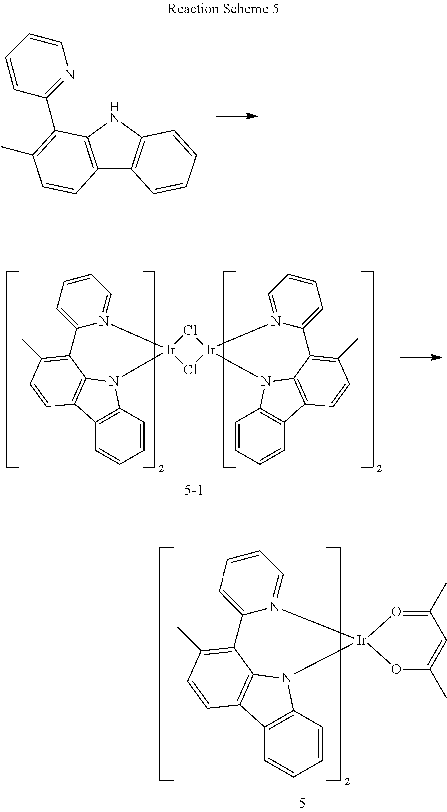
C12=C(NC3=C1C=CC=C3)C(C1=NC=CC=C1)=C(C)C=C2.C1=CC2=C(C=C1)C1=C3N2[Ir]2(N4=CC=CC=C4C3=C(C)C=C1)Cl[Ir]1(Cl2)N2C3=C(C=CC=C3)C3=C2C(=C(C)C=C3)C2=CC=CC=N21.C1=CC2=C(C=C1)C1=C3N2[Ir]2(N4=CC=CC=C4C3=C(C)C=C1)OC(C)=CC(C)=O2
